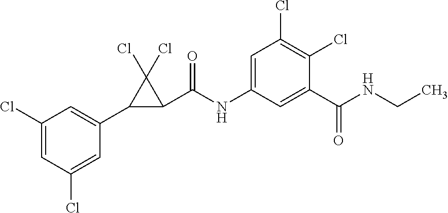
C1(Cl)=CC(Cl)=CC(C2C(C(NC3=CC(Cl)=C(Cl)C(C(NCC)=O)=C3)=O)C2(Cl)Cl)=C1
